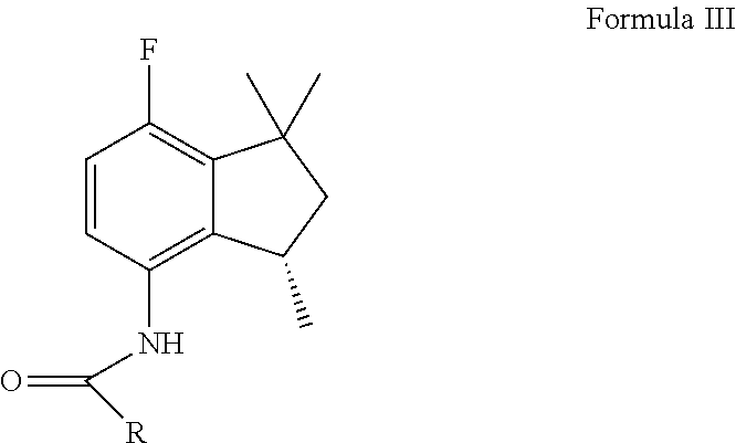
C1=CC(NC([R])=O)=C2C(=C1F)C(C)(C)CC2C
